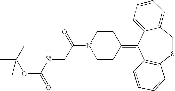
O(C(NCC(=O)N1CCC(=C2C3=C(C=CC=C3)SCC3=CC=CC=C23)CC1)=O)C(C)(C)C
